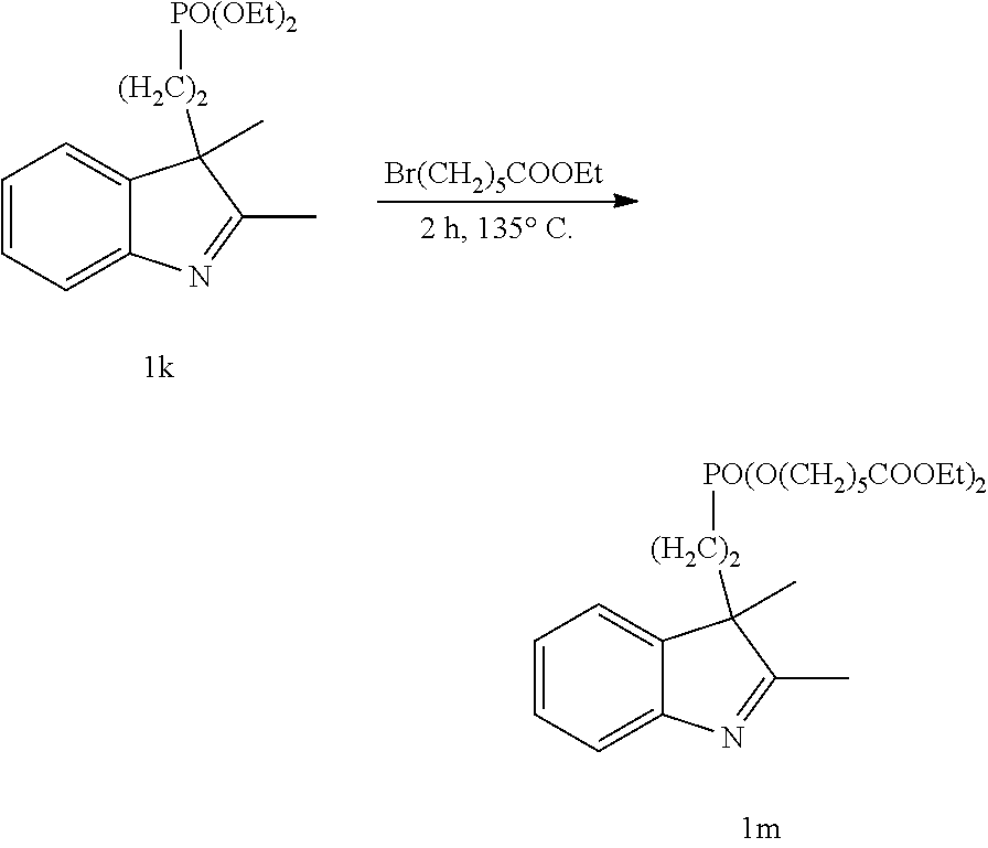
C1=CC=C2C(=C1)C(C)([(H2C)2][PO(OEt)2])C(C)=N2.[Br(CH2)5COOEt].C1=CC=C2C(=C1)C(C)([(H2C)2][PO(O(CH2)5COOEt)2])C(C)=N2
